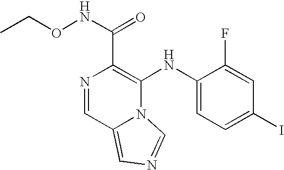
N1=CC2=CN=CN2C(NC2=CC=C(I)C=C2F)=C1C(NOCC)=O
